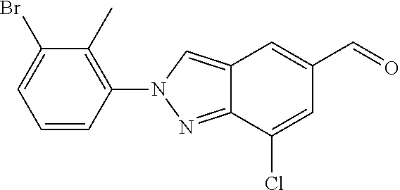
N1(C2=C(C)C(Br)=CC=C2)N=C2C(Cl)=CC(C=O)=CC2=C1
